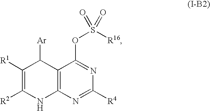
C1([R1])=C([R2])NC2=C(C1[Ar])C(OS(=O)(=O)[R16])=NC([R4])=N2
